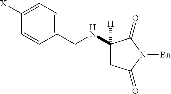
C(NC1([H])CC(=O)N([Bn])C1=O)C1=CC=C([X])C=C1
